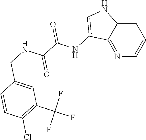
N1=C2C(=CC=C1)NC=C2NC(C(NCC1=CC(C(F)(F)F)=C(Cl)C=C1)=O)=O
